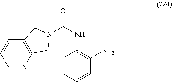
C1=NC2=C(C=C1)CN(C(NC1=C(N)C=CC=C1)=O)C2
